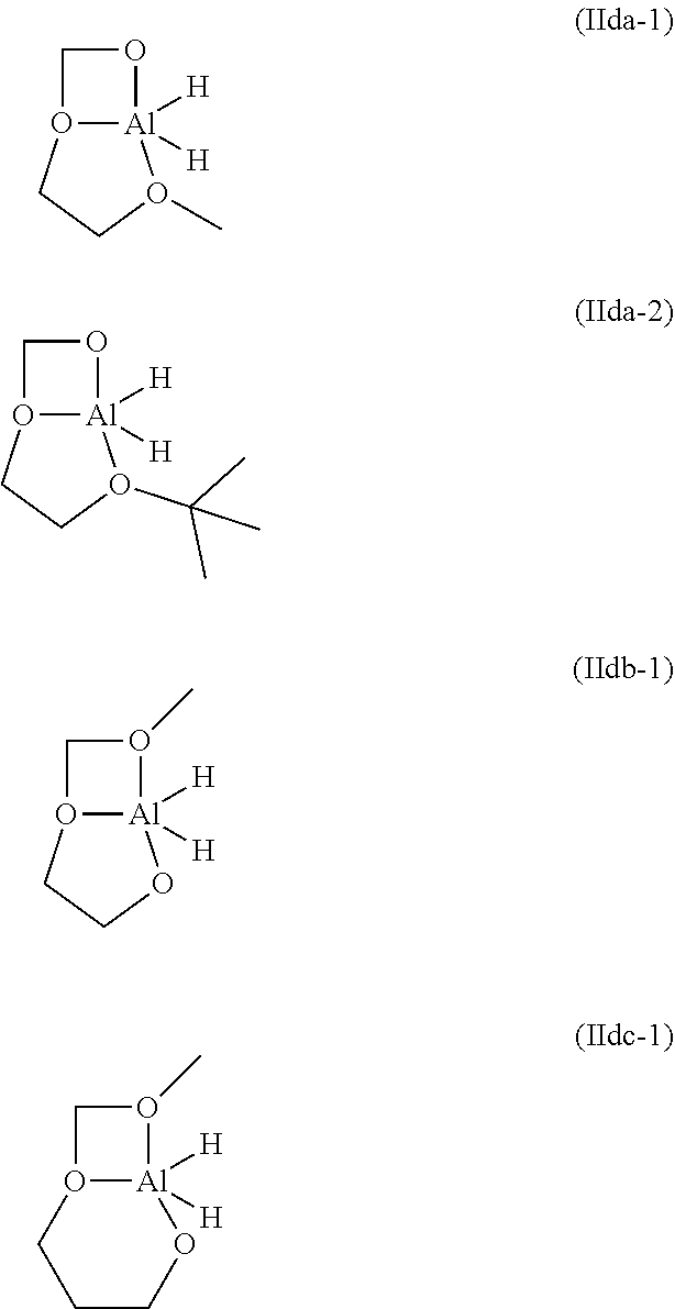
[Al]12([H])([H])O(CCO1C)CO2.[Al]12([H])([H])O(CCO1C(C)(C)C)CO2.[Al]12([H])([H])O(CCO1)CO2C.[Al]12([H])([H])O(CO1C)CCCO2
